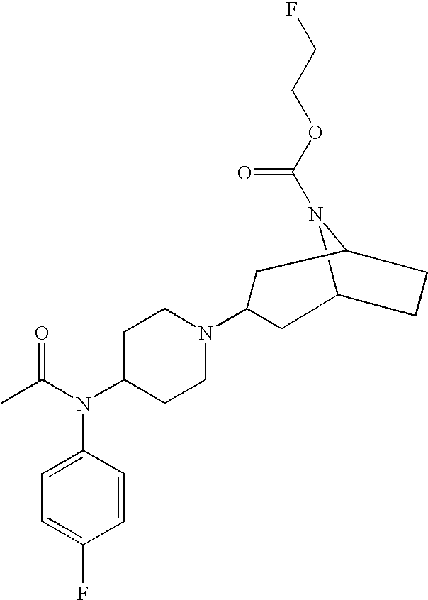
C12N(C(OCCF)=O)C(CC1)CC(N1CCC(N(C(C)=O)C3=CC=C(F)C=C3)CC1)C2
